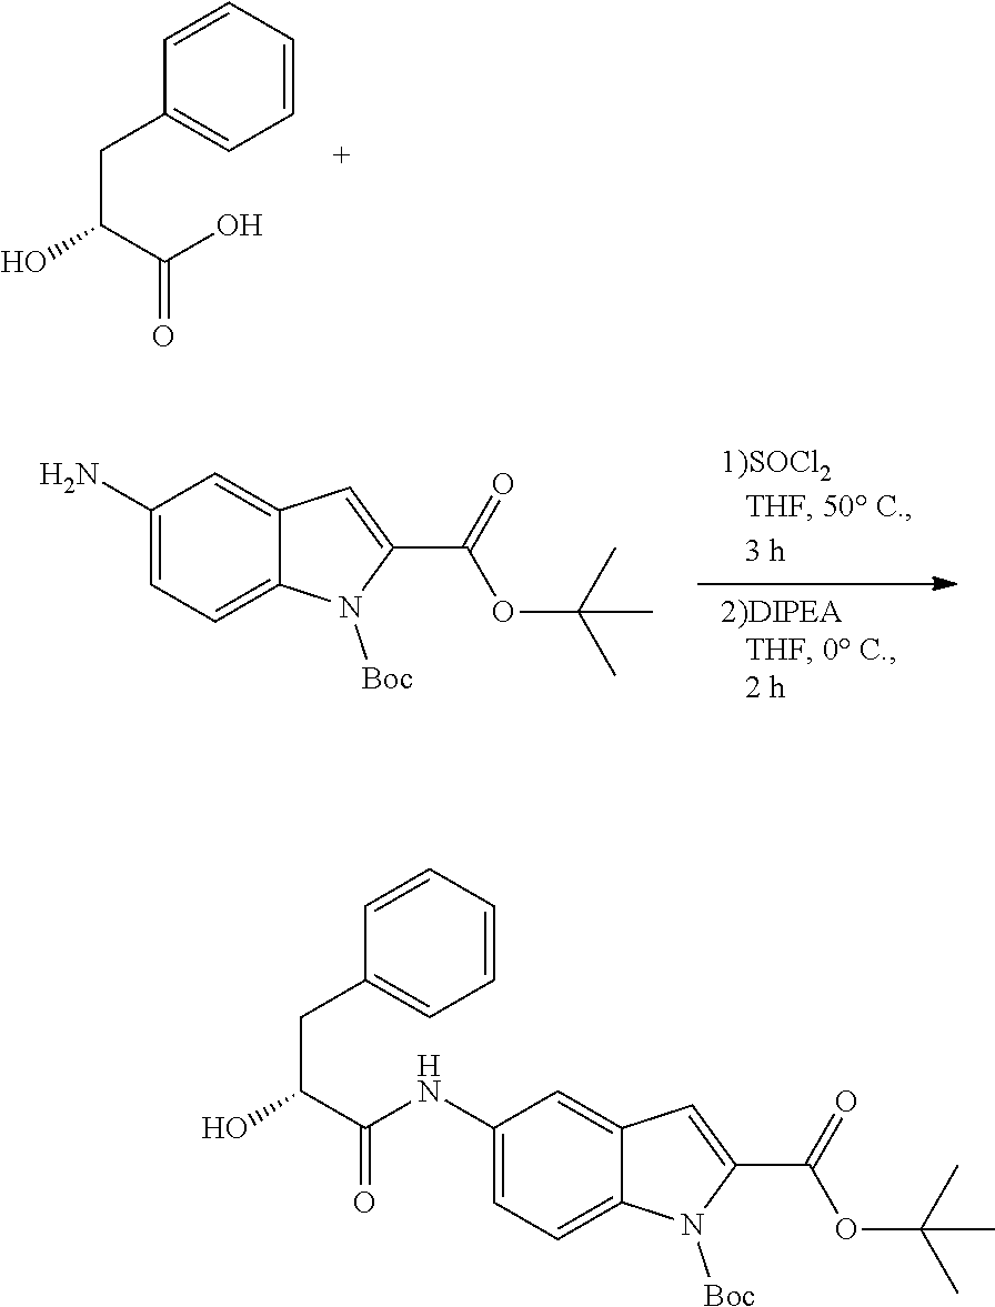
C1=CC=CC=C1CC(O)C(O)=O.C1(N)=CC=C2C(=C1)C=C(C(=O)OC(C)(C)C)N2[Boc].C1(NC(C(CC2=CC=CC=C2)O)=O)=CC=C2C(=C1)C=C(C(=O)OC(C)(C)C)N2[Boc]
